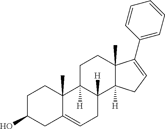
C1C(O)CC2=CCC3([H])C([H])(C2(C)C1)CCC1(C)C3([H])CC=C1C1=CC=CC=C1
